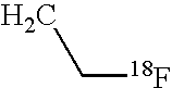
CC[18F]
